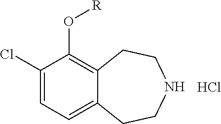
C1(Cl)=CC=C2C(=C1O[R])CCNCC2.Cl
